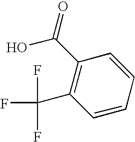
C1=CC=CC(C(O)=O)=C1C(F)(F)F
